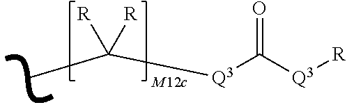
CC([Q3]C([Q3][R])=O)([R])[R]
